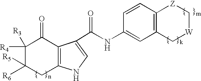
C12=C(C(C(=O)NC3=CC4=C(C=C3)[Z]C[W]C4)=CN1)C(=O)C([R4])([R3])C([R6])([R5])C2
